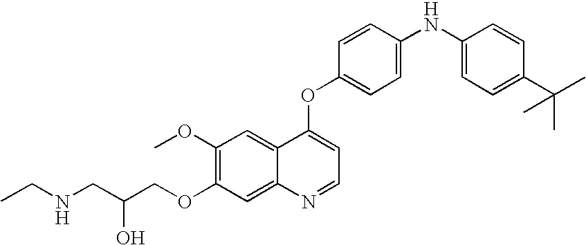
C1=CC(OC2=CC=NC3=CC(OCC(CNCC)O)=C(OC)C=C23)=CC=C1NC1=CC=C(C(C)(C)C)C=C1
